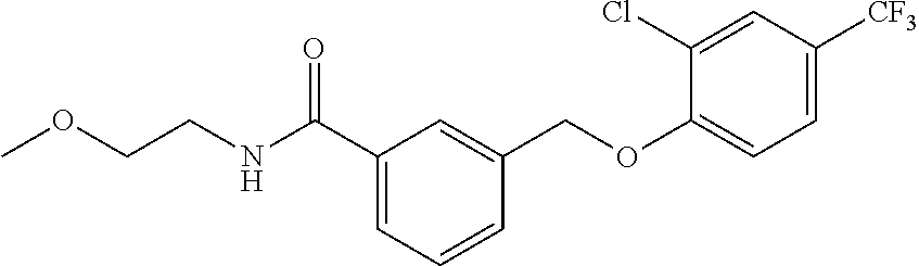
C1(Cl)=CC([CF3])=CC=C1OCC1=CC(C(NCCOC)=O)=CC=C1
